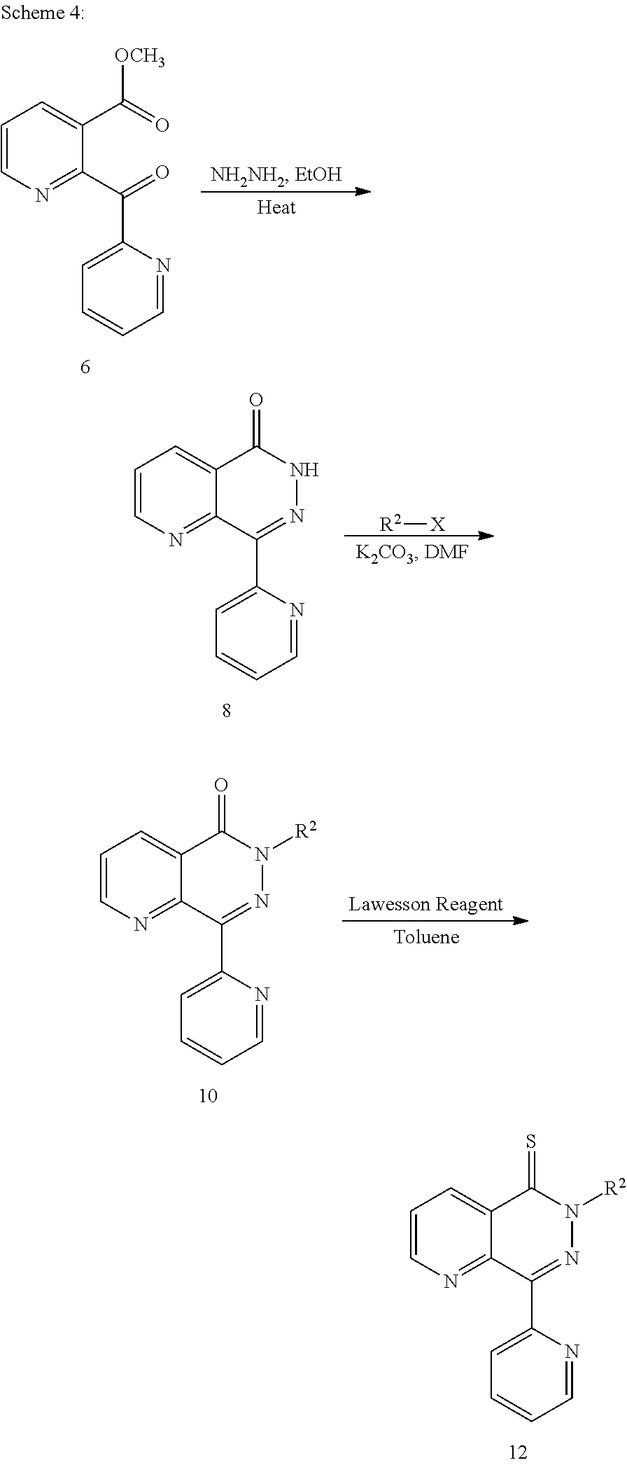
C1=NC(C2=NN([R2])C(=S)C3=CC=CN=C23)=CC=C1.C1=NC(C(C2=NC=CC=C2C(=O)[OCH3])=O)=CC=C1.C1=NC(C2=NNC(=O)C3=CC=CN=C23)=CC=C1.[R2][X].C1=NC(C2=NN([R2])C(=O)C3=CC=CN=C23)=CC=C1
